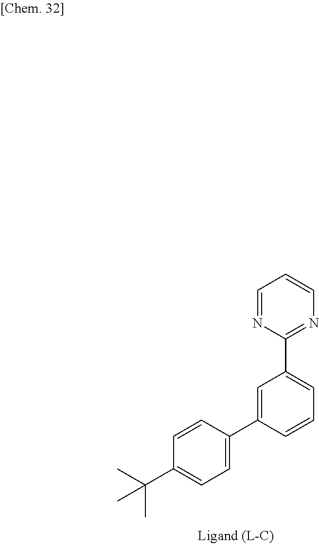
C1=NC(C2=CC=CC(C3=CC=C(C(C)(C)C)C=C3)=C2)=NC=C1
